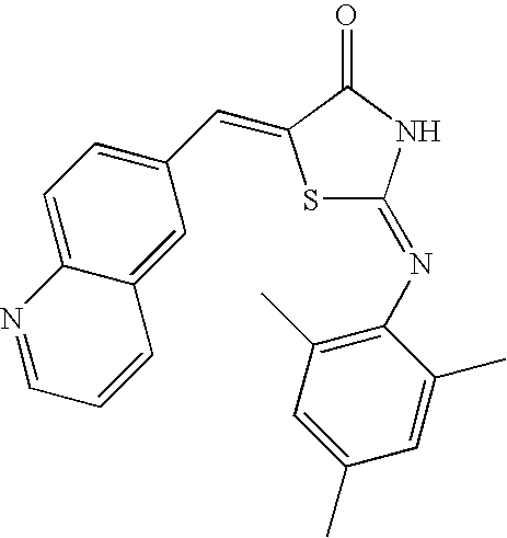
C1=C2C(=CC(C=C3SC(=NC4=C(C)C=C(C)C=C4C)NC3=O)=C1)C=CC=N2
